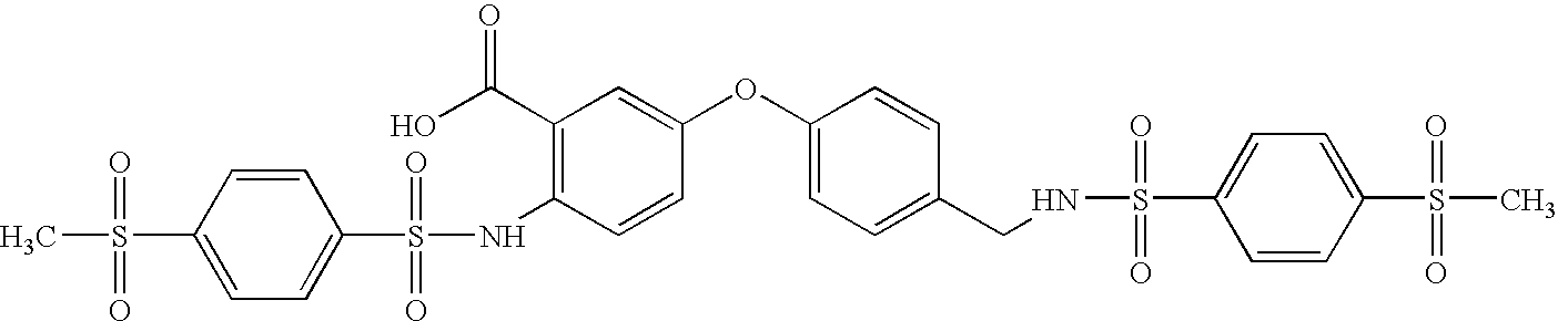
C1(S(C)(=O)=O)=CC=C(S(=O)(=O)NC2=C(C(=O)O)C=C(OC3=CC=C(CNS(=O)(=O)C4=CC=C(S(C)(=O)=O)C=C4)C=C3)C=C2)C=C1
